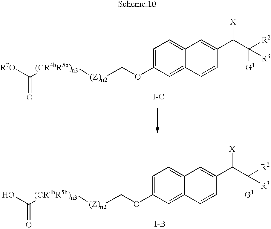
C1=C(OC[(Z)n2][(CR4bR5b)n3]C([R7O])=O)C=C2C(=C1)C=C(C(C([R2])([G1])[R3])[X])C=C2.[I-C].C1=C(OC[(Z)n2][(CR4bR5b)n3]C(O)=O)C=C2C(=C1)C=C(C(C([R2])([G1])[R3])[X])C=C2.[I-B]
